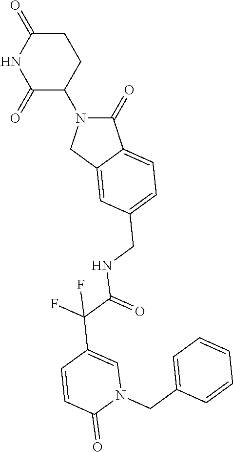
C1(=O)N(C2CCC(=O)NC2=O)CC2=CC(CNC(=O)C(F)(F)C3=CN(CC4=CC=CC=C4)C(=O)C=C3)=CC=C12
